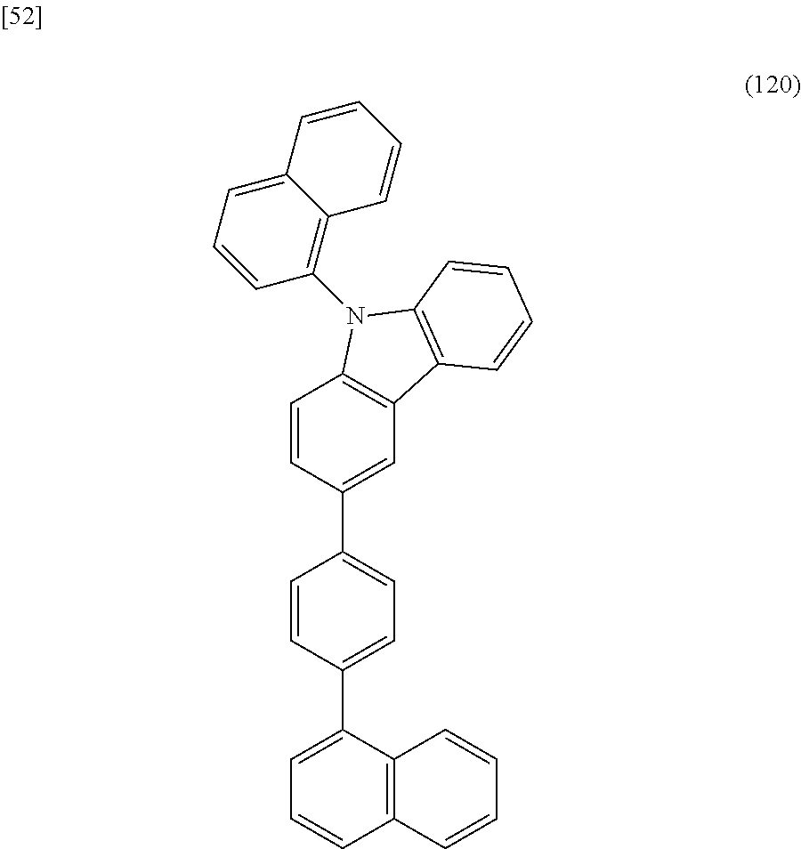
C1=CC(C2=CC=C(C3=CC=CC4=C3C=CC=C4)C=C2)=CC2=C1N(C1=C3C(=CC=C1)C=CC=C3)C1=C2C=CC=C1
